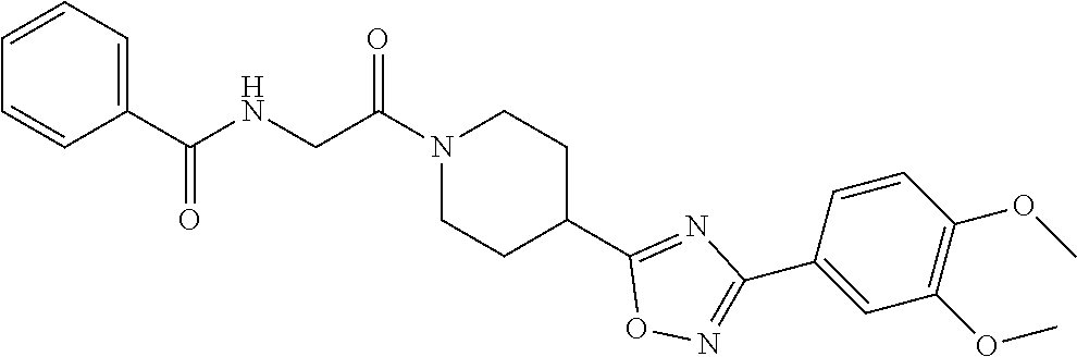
C1=CC=C(C(NCC(N2CCC(C3=NC(C4=CC(OC)=C(OC)C=C4)=NO3)CC2)=O)=O)C=C1
